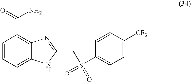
C1=CC=C2C(=C1C(=O)N)N=C(CS(=O)(=O)C1=CC=C([CF3])C=C1)[N H]2
